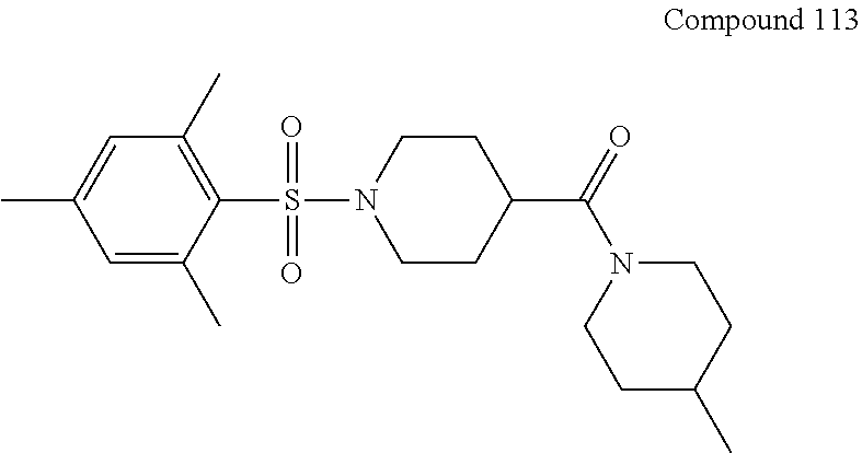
O=S(C1=C(C)C=C(C)C=C1C)(=O)N1CCC(C(=O)N2CCC(C)CC2)CC1
